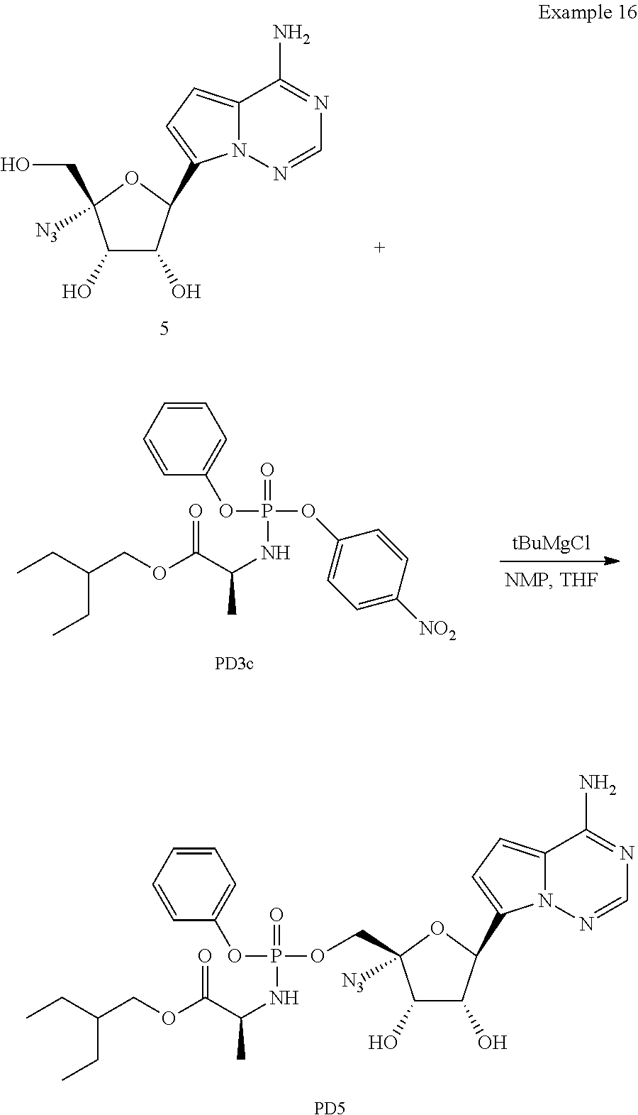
C1(O)C(O)C(C2=CC=C3N2N=CN=C3N)OC1([N3])CO.C1=CC=CC(OP(OC2=CC=C([NO2])C=C2)(=O)NC(C(OCC(CC)CC)=O)C)=C1.[tBuMgCl].C1=CC=CC(OP(OCC2([N3])C(O)C(O)C(C3=CC=C4N3N=CN=C4N)O2)(=O)NC(C(OCC(CC)CC)=O)C)=C1.[PD5]
